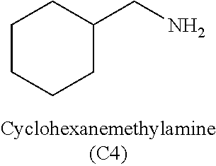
C1CCCC(CN)C1
